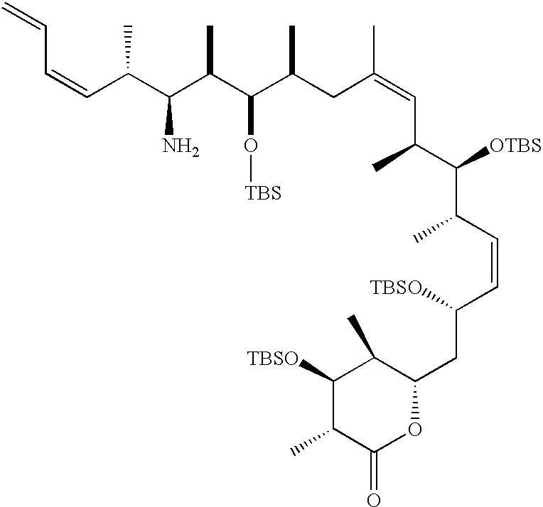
C(C(C(C(C(C(CC(=CC(C)C([OTBS])C(C)C=CC([TBSO])CC1C(C)C([TBSO])C(C)C(=O)O1)C)C)O[TBS])C)N)C)=CC=C
